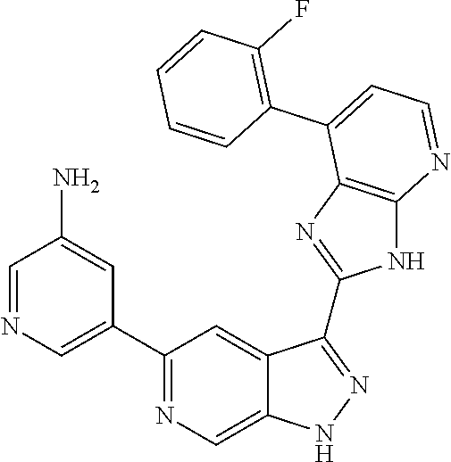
C1=NC=C(C2=NC=C3C(=C2)C(C2=NC4=C(N2)N=CC=C4C2=C(F)C=CC=C2)=NN3)C=C1N
